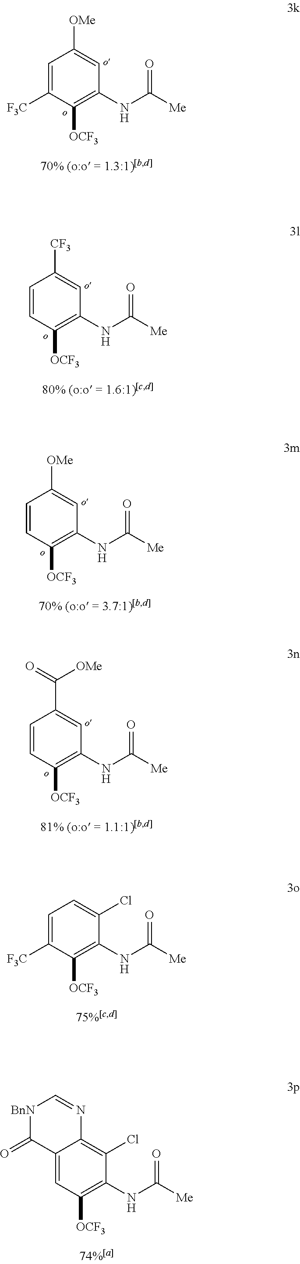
C1([OCF3])=C(NC([Me])=O)C=C([OMe])C=C1[F3C].C1([OCF3])=C(NC([Me])=O)C=C([CF3])C=C1.C1([OCF3])=C(NC([Me])=O)C=C([OMe])C=C1.C1([OCF3])=C(NC([Me])=O)C=C(C(=O)[OMe])C=C1.C1([OCF3])=C(NC([Me])=O)C(Cl)=CC=C1[F3C].C1([OCF3])=C(NC([Me])=O)C(Cl)=C2C(=C1)C(=O)[BnN]C=N2
